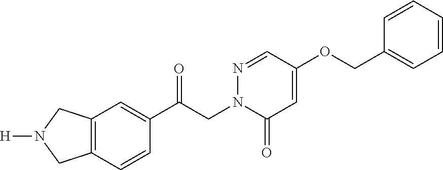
C12=C(C=CC(C(CN3C(=O)C=C(OCC4=CC=CC=C4)C=N3)=O)=C1)CN([H])C2
